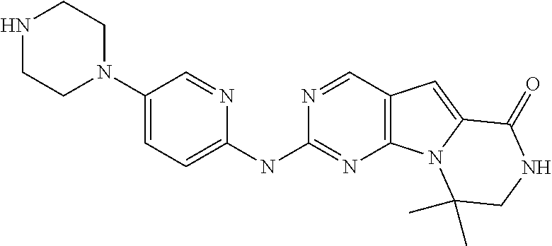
N1CCN(C2=CC=C(NC3=NC4=C(C=N3)C=C3N4C(C)(C)CNC3=O)N=C2)CC1
